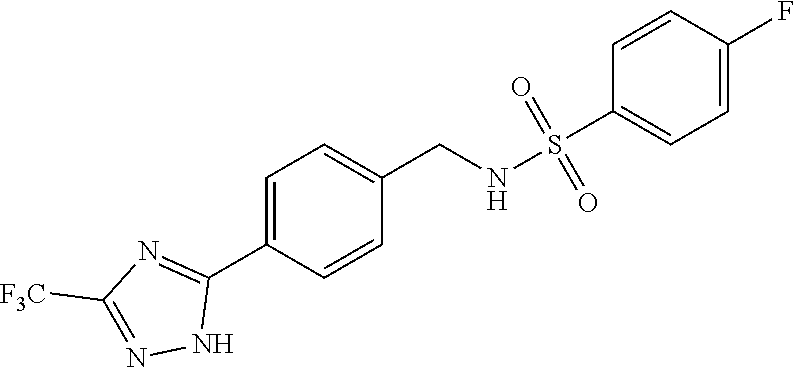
S(=O)(C1=CC=C(F)C=C1)(=O)NCC1=CC=C(C2=NC([F3C])=NN2)C=C1
